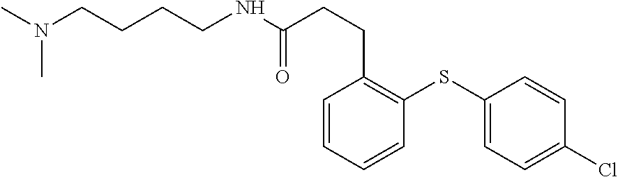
CN(CCCCNC(CCC1=C(SC2=CC=C(Cl)C=C2)C=CC=C1)=O)C
